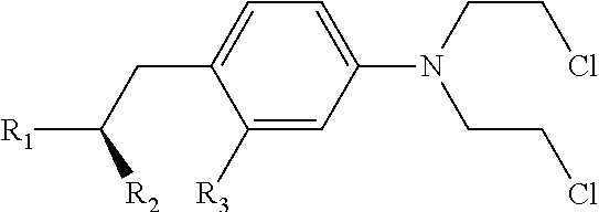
C1([R3])=CC(N(CCCl)CCCl)=CC=C1CC([R2])[R1]
